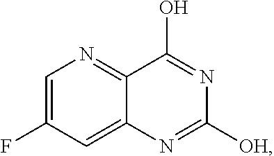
C1=C(F)C=C2C(=N1)C(O)=NC([OH])=N2
